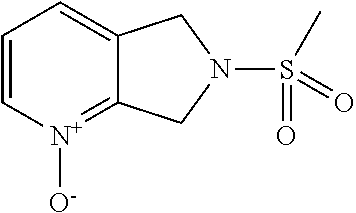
C1=C[N+]([O-])=C2C(=C1)CN(S(C)(=O)=O)C2
